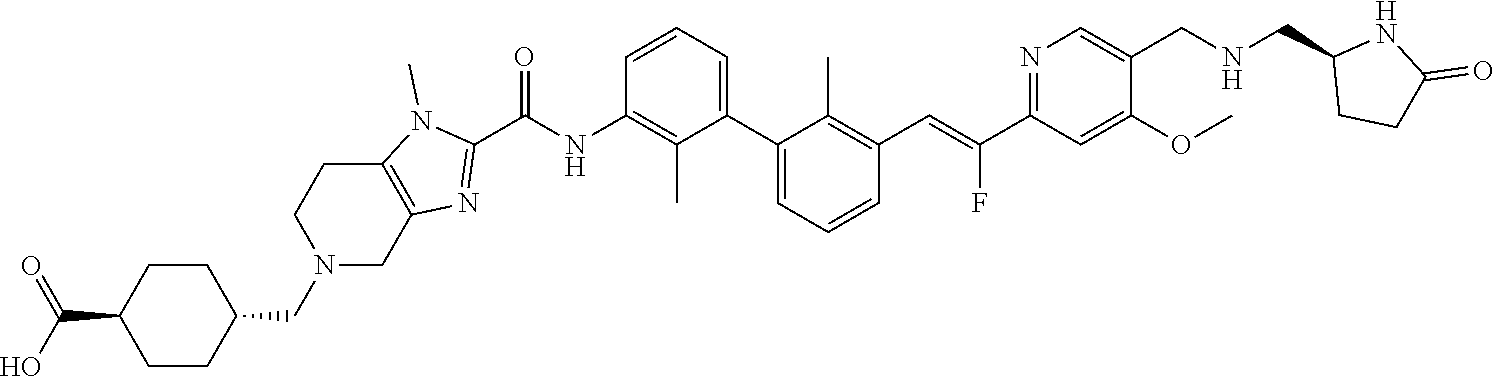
C1(C2=CC=CC(C=C(C3=NC=C(CNCC4CCC(=O)N4)C(OC)=C3)F)=C2C)=CC=CC(NC(C2=NC3=C(N2C)CCN(CC2CCC(C(O)=O)CC2)C3)=O)=C1C
